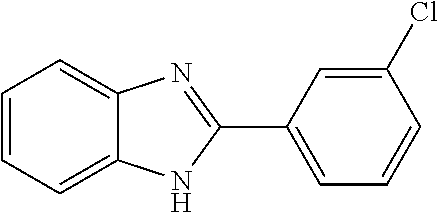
C1=CC=C2C(=C1)N=C(C1=CC=CC(Cl)=C1)N2
